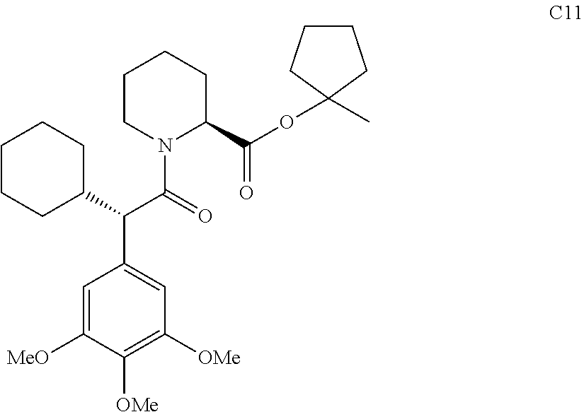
C1CN(C(=O)C(C2=CC([OMe])=C([OMe])C([MeO])=C2)C2CCCCC2)C(C(OC2(C)CCCC2)=O)CC1
